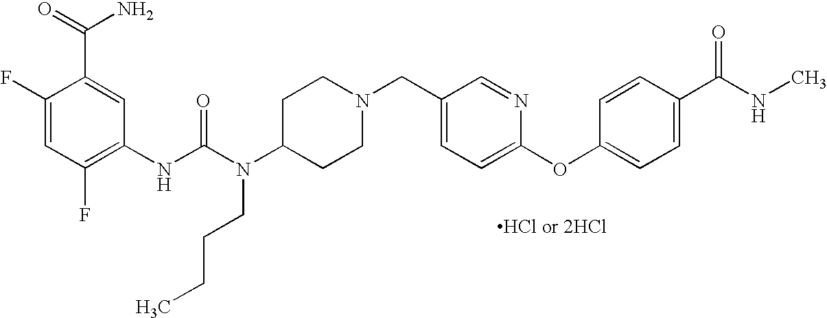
C1(F)=CC(F)=C(NC(N(C2CCN(CC3=CC=C(OC4=CC=C(C(NC)=O)C=C4)N=C3)CC2)CCCC)=O)C=C1C(=O)N
